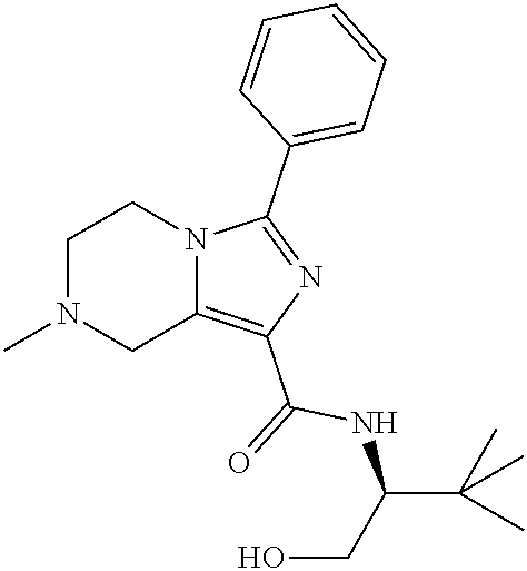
C1N(C)CC2=C(C(=O)NC(CO)C(C)(C)C)N=C(C3=CC=CC=C3)N2C1
